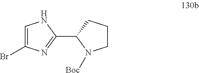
C1(C2N([Boc])CCC2)=NC(Br)=CN1
